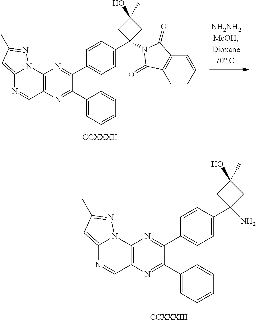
C12=CC(C)=NN1C1=C(C=N2)N=C(C2=CC=CC=C2)C(C2=CC=C(C3(N4C(=O)C5=C(C=CC=C5)C4=O)CC(C)(O)C3)C=C2)=N1.[CCXXXII].C12=CC(C)=NN1C1=C(C=N2)N=C(C2=CC=CC=C2)C(C2=CC=C(C3(N)CC(C)(O)C3)C=C2)=N1.[CCXXXIII]
